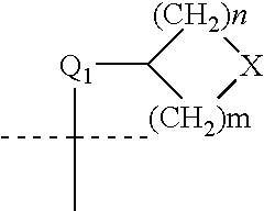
[(CH2)n]1C([Q1]C(C)(C)C)[(CH2)m][X]1
